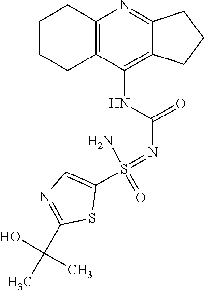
C12=C(C(NC(=O)N=S(C3=CN=C(C(C)(O)C)S3)(N)=O)=C3C(=N1)CCC3)CCCC2
